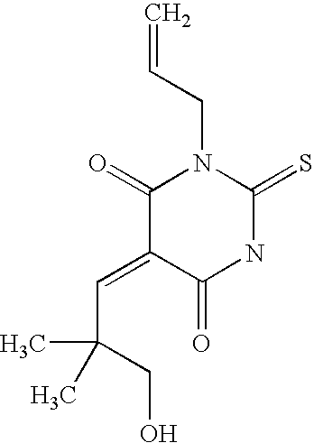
C(C=C1C(=O)N(CC=C)C(=S)NC1=O)(CO)(C)C
